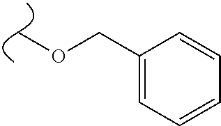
C(OC)C1=CC=CC=C1
